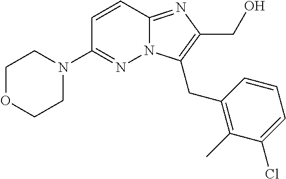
C1=CC(N2CCOCC2)=NN2C1=NC(CO)=C2CC1=C(C)C(Cl)=CC=C1
